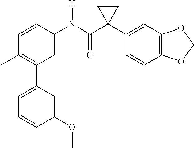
C1=C(N(C(C2(C3=CC4=C(C=C3)OCO4)CC2)=O)[H])C=CC(C)=C1C1=CC=CC(OC)=C1
